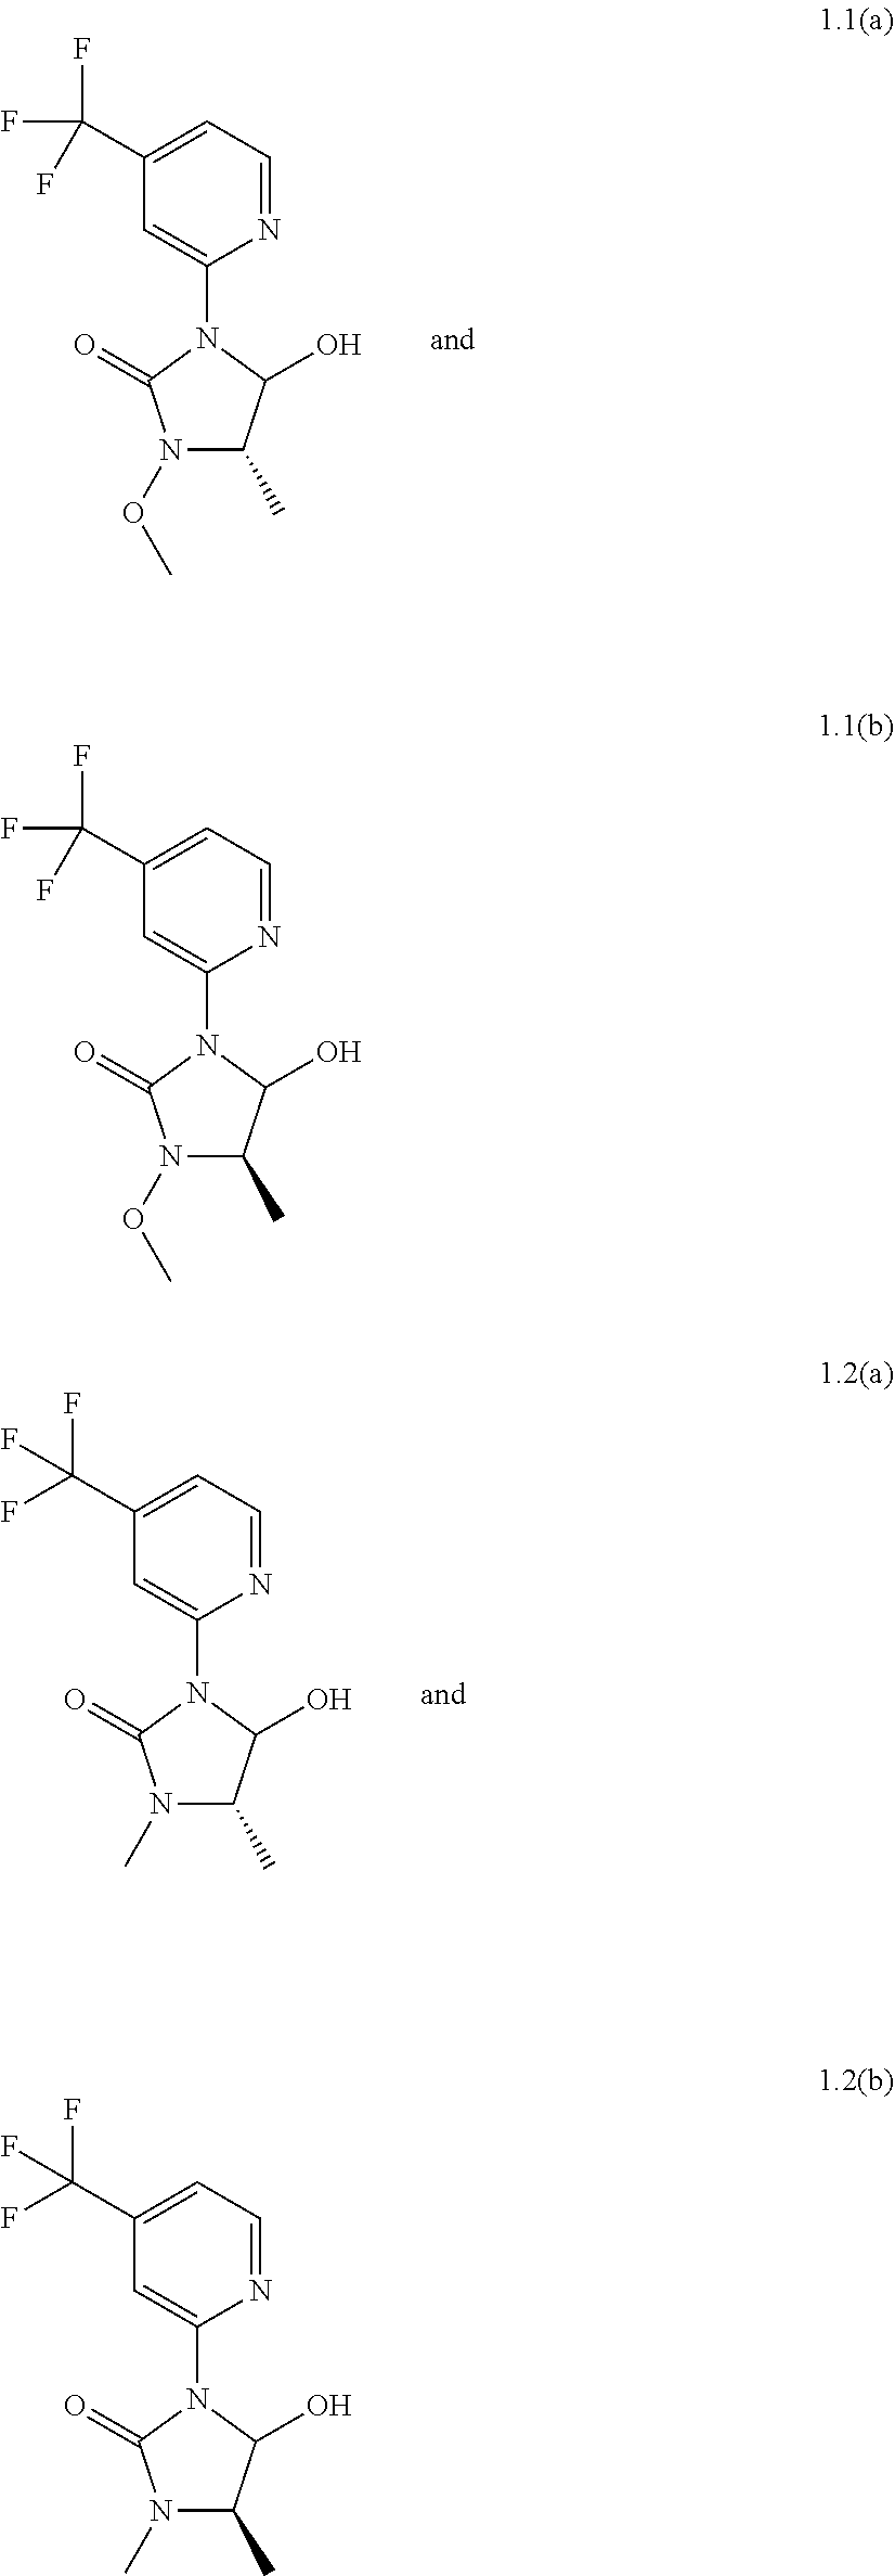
N1=CC=C(C(F)(F)F)C=C1N1C(=O)N(OC)C(C)C1O.N1=CC=C(C(F)(F)F)C=C1N1C(=O)N(C)C(C)C1O.N1=CC=C(C(F)(F)F)C=C1N1C(=O)N(OC)C(C)C1O.N1=CC=C(C(F)(F)F)C=C1N1C(=O)N(C)C(C)C1O
